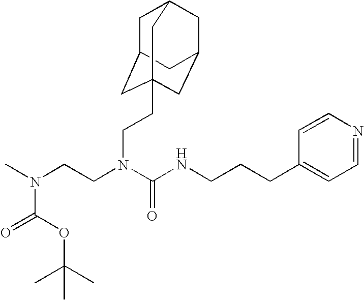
N(CCN(C(NCCCC1=CC=NC=C1)=O)CCC12CC3CC(CC(C1)C3)C2)(C)C(=O)OC(C)(C)C
